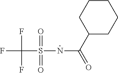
C(S(NC(=O)C1CCCCC1)(=O)=O)(F)(F)F
